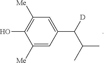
C1([Me])=CC(C([D])C(C)C)=CC([Me])=C1O
